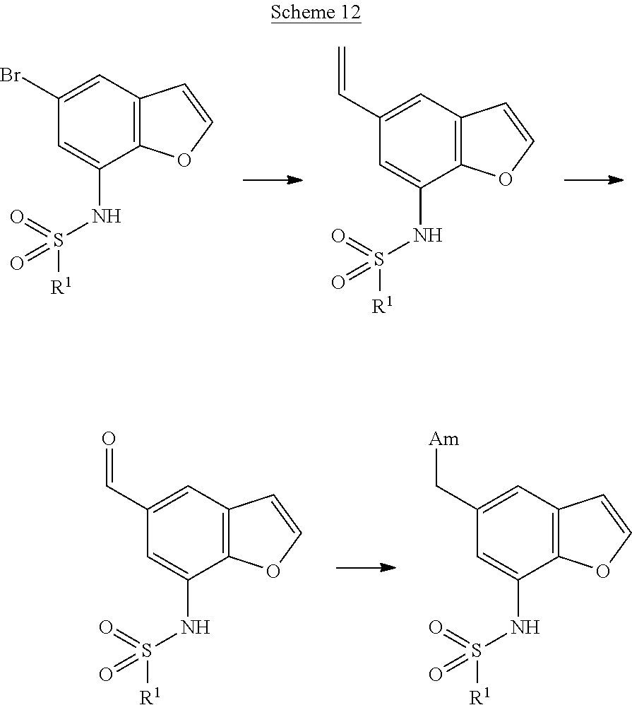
C1=C(NS([R1])(=O)=O)C2=C(C=C1Br)C=CO2.C1=C(NS([R1])(=O)=O)C2=C(C=C1C=C)C=CO2.C1=C(NS([R1])(=O)=O)C2=C(C=C1C=O)C=CO2.C1=C(NS([R1])(=O)=O)C2=C(C=C1C[Am])C=CO2
